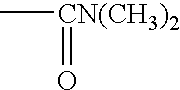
C[CN(CH3)2]=O
